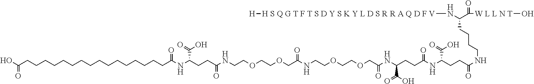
OC(CCCCCCCCCCCCCCCCC(NC(CCC(NCCOCCOCC(=O)NCCOCCOCC(=O)NC(CCC(NC(C(O)=O)CCC(NCCCCC(N[H S Q G T F T S D Y S K Y L D S R R A Q D F V][H])C(=O)[W L L N T]O)=O)=O)C(O)=O)=O)C(O)=O)=O)=O
